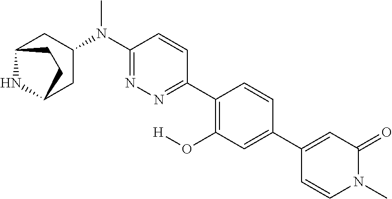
C1(C2=CC(O[H])=C(C3=NN=C(N(C)C4CC5NC(C4)CC5)C=C3)C=C2)=CC(=O)N(C)C=C1
